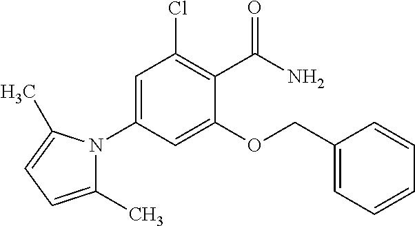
C1=C(N2C(C)=CC=C2C)C=C(OCC2=CC=CC=C2)C(C(N)=O)=C1Cl
